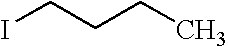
ICCCC
